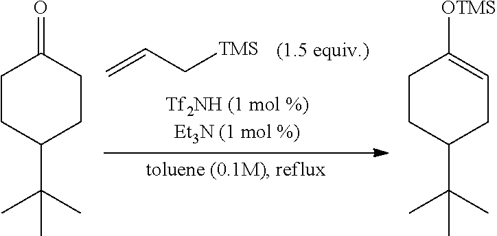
C1CC(C(C)(C)C)CCC1=O.C1CC(C(C)(C)C)CC=C1[OTMS].C=CC[TMS]
